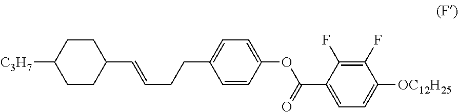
[C3H7]C1CCC(C=CCCC2=CC=C(OC(=O)C3=CC=C([OC12H25])C(F)=C3F)C=C2)CC1
